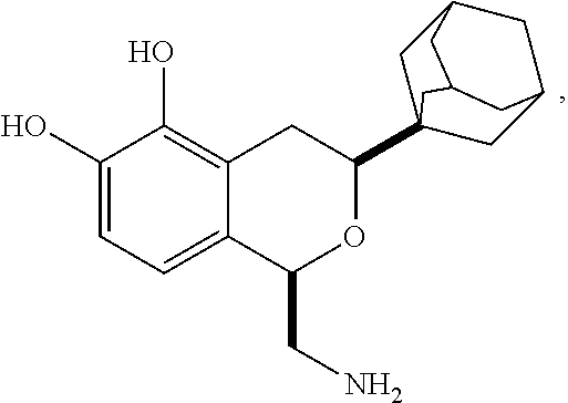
C1(O)=CC=C2C(=C1O)CC(C13CC4CC(C1)CC(C4)C3)OC2CN
